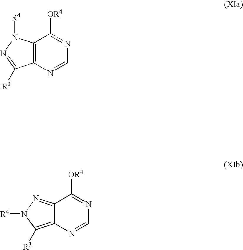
[R3]C1=NN([R4])C2=C1N=CN=C2[OR4].[R3]C1=C2C(=NN1[R4])C([OR4])=NC=N2
